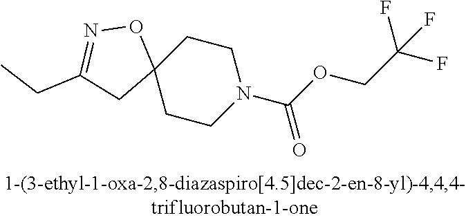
C1CN(C(OCC(F)(F)F)=O)CCC12ON=C(CC)C2
